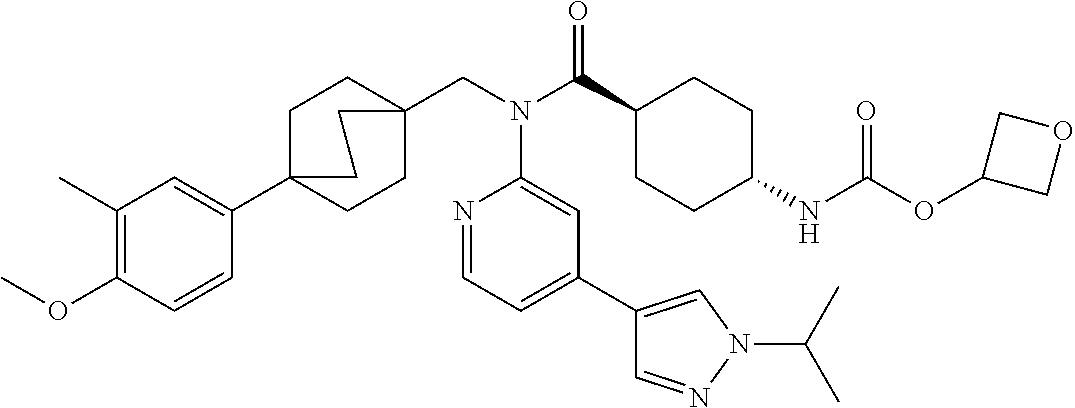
C1(C)=C(OC)C=CC(C23CCC(CN(C(C4CCC(NC(OC5COC5)=O)CC4)=O)C4=CC(C5=CN(C(C)C)N=C5)=CC=N4)(CC2)CC3)=C1
